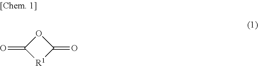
C1(=O)[R1]C(=O)O1
